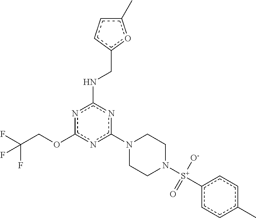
c1(N2CCN([S+](c3ccc(C)cc3)(=O)[O-])CC2)nc(NCc2oc(C)cc2)nc(OCC(F)(F)F)n1
